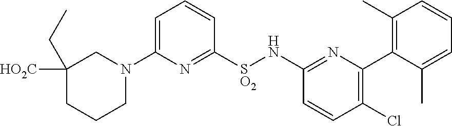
C1([HO2C])(CC)CCCN(C2=CC=CC([SO2]NC3=NC(C4=C(C)C=CC=C4C)=C(Cl)C=C3)=N2)C1
